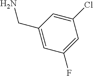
C1=C(Cl)C=C(F)C=C1CN
